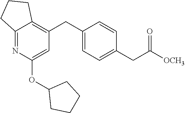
C(C([OCH3])=O)C1=CC=C(CC2=C3C(=NC(OC4CCCC4)=C2)CCC3)C=C1
